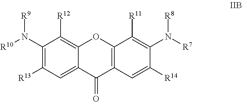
C1(N([R9])[R10])=C([R13])C=C2C(=C1[R12])OC1=C(C2=O)C=C([R14])C(N([R8])[R7])=C1[R11]
